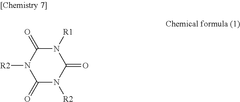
N1([R1])C(=O)N([R2])C(=O)N([R2])C1=O
